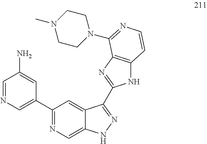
C1=NC=C(C2=NC=C3C(=C2)C(C2=NC4=C(N2)C=CN=C4N2CCN(C)CC2)=NN3)C=C1N
